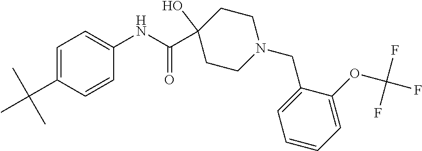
CC(C)(C)C1=CC=C(NC(C2(O)CCN(CC3=CC=CC=C3OC(F)(F)F)CC2)=O)C=C1
